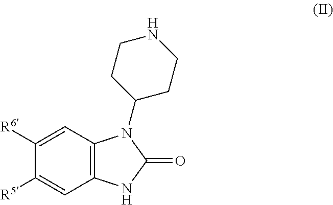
C1([R6])=CC2=C(C=C1[R5])NC(=O)N2C1CCNCC1
